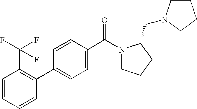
C1=CC=CC(C2=CC=C(C(=O)N3CCCC3CN3CCCC3)C=C2)=C1C(F)(F)F
